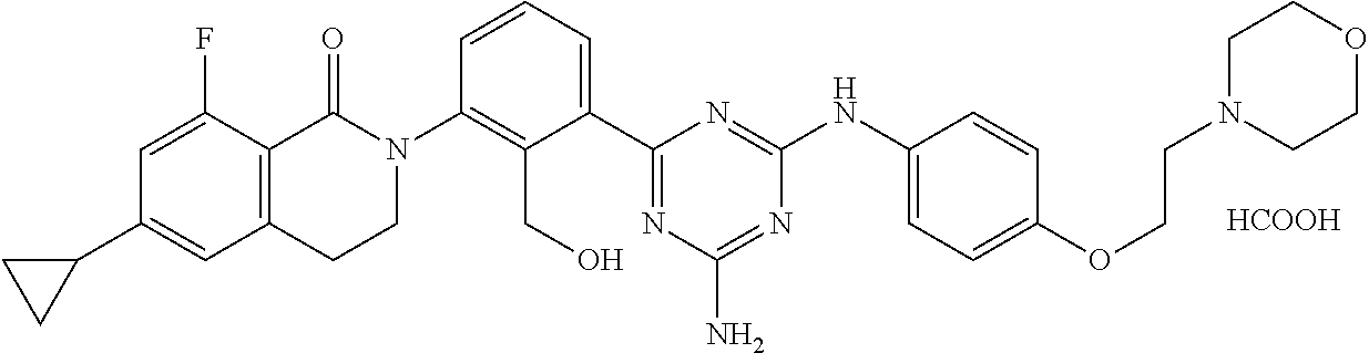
N1(C2=C(CO)C(C3=NC(N)=NC(NC4=CC=C(OCCN5CCOCC5)C=C4)=N3)=CC=C2)C(=O)C2=C(CC1)C=C(C1CC1)C=C2F.[HCOOH]
